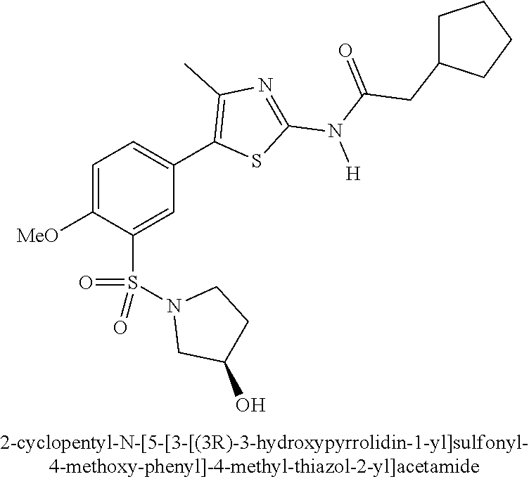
C1=C([OMe])C(S(N2CC(O)CC2)(=O)=O)=CC(C2=C(C)N=C(N(C(CC3CCCC3)=O)[H])S2)=C1
